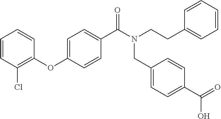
C1=CC(Cl)=C(OC2=CC=C(C(N(CCC3=CC=CC=C3)CC3=CC=C(C(O)=O)C=C3)=O)C=C2)C=C1
